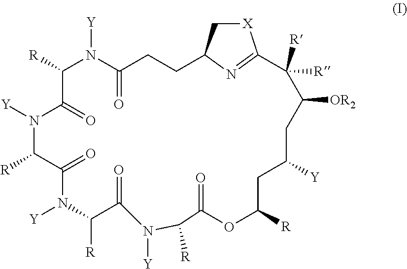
C1([R])N([Y])C(=O)CCC2C[X]C(=N2)C([R])([R])C([OR2])CC([Y])CC([R])OC(=O)C([R])N([Y])C(=O)C([R])N([Y])C(=O)C([R])N([Y])C1=O
